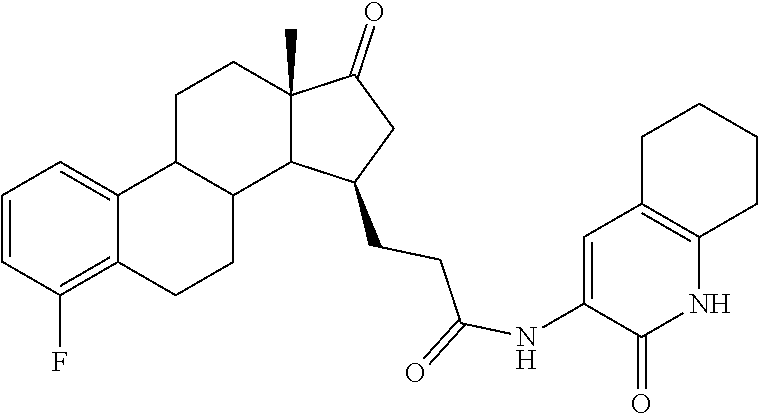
C1=CC(F)=C2C(=C1)C1C(CC2)C2C(C)(CC1)C(=O)CC2CCC(NC1=CC2=C(NC1=O)CCCC2)=O
